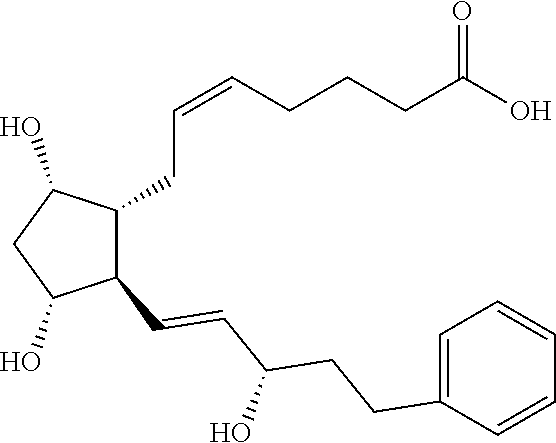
C1(CC=CCCCC(O)=O)C(C=CC(CCC2=CC=CC=C2)O)C(O)CC1O
